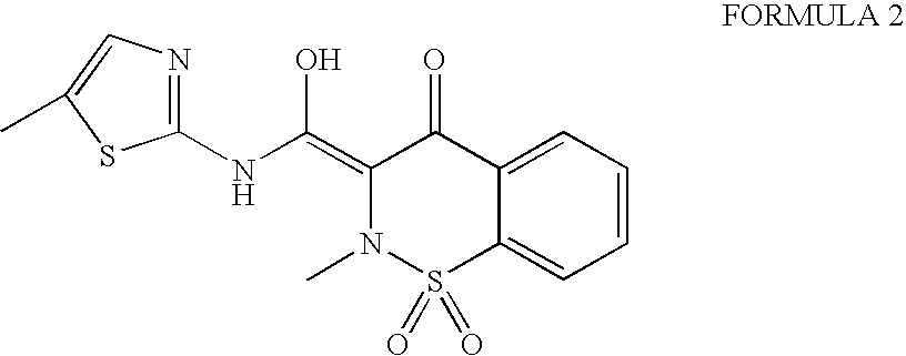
C12=CC=CC=C1S(=O)(=O)N(C)C(=C(NC1=NC=C(C)S1)O)C2=O
